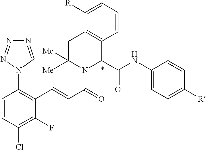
C1=CC(Cl)=C(F)C(C=CC(=O)N2C(C(NC3=CC=C([R])C=C3)=O)C3=C(CC2([Me])[Me])C([R])=CC=C3)=C1N1N=NN=C1
